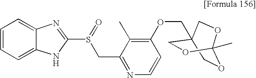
O1CC2(COC3=C(C)C(CS(C4=NC5=CC=CC=C5N4)=O)=NC=C3)COC1(C)OC2
